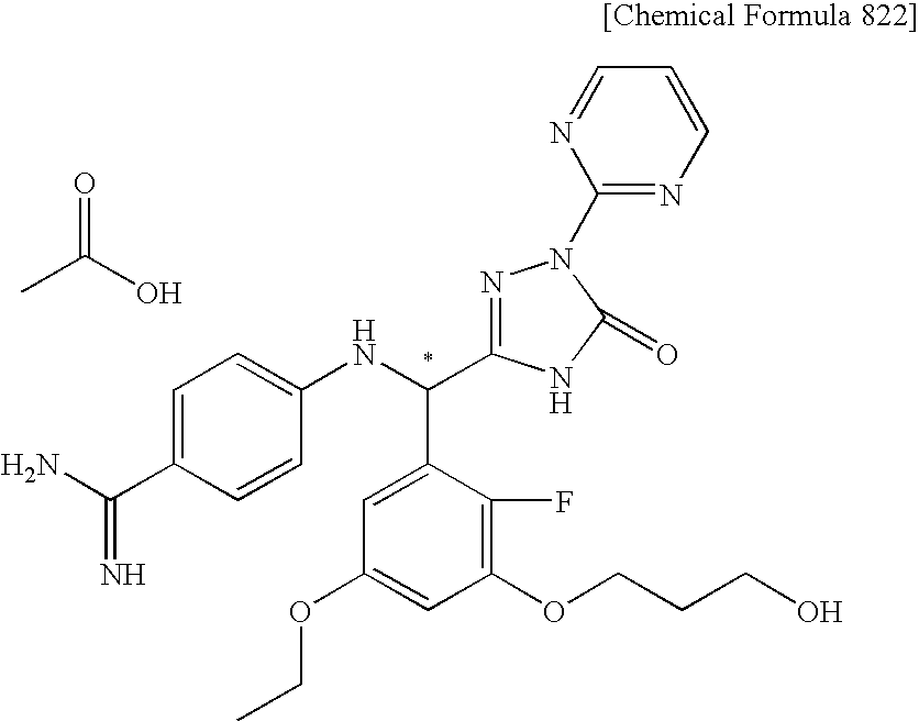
CC(O)=O.NC(C1=CC=C(NC(C2=CC(OCC)=CC(OCCCO)=C2F)C2=NN(C3=NC=CC=N3)C(=O)N2)C=C1)=N
